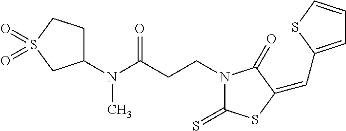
C1(N(C(CCN2C(=S)SC(=CC3=CC=CS3)C2=O)=O)C)CCS(=O)(=O)C1
